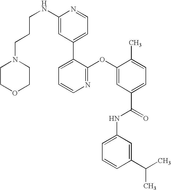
C1(C2=CC=CN=C2OC2=CC(C(=O)NC3=CC=CC(C(C)C)=C3)=CC=C2C)=CC=NC(NCCCN2CCOCC2)=C1
